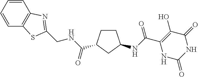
C(C1=C(O)C(=O)NC(=O)N1)(=O)NC1CCC(C(NCC2=NC3=C(C=CC=C3)S2)=O)C1
